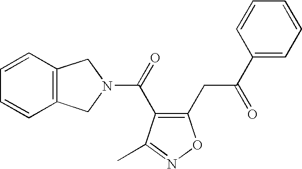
C1(CC(=O)C2=CC=CC=C2)=C(C(=O)N2CC3=C(C2)C=CC=C3)C(C)=NO1
